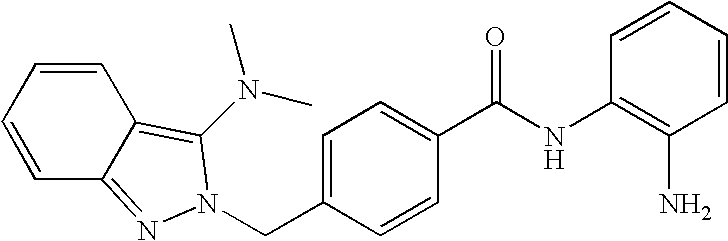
C(C1=CC=C(C(NC2=C(N)C=CC=C2)=O)C=C1)N1N=C2C=CC=CC2=C1N(C)C
